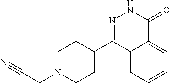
C1CC(C2=NNC(=O)C3=CC=CC=C23)CCN1CC#N
